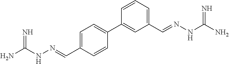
NC(=N)NN=CC1=CC=C(C2=CC(C=NNC(=N)N)=CC=C2)C=C1
